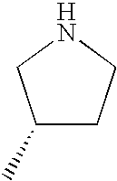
C1(C)CCNC1
